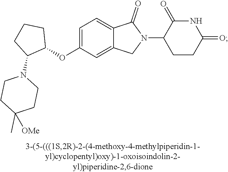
C1=C(OC2CCCC2N2CCC(C)([OMe])CC2)C=C2C(=C1)C(=O)N(C1CCC(=O)NC1=O)C2
